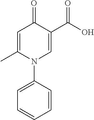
C1=C(C)N(C2=CC=CC=C2)C=C(C(=O)O)C1=O
